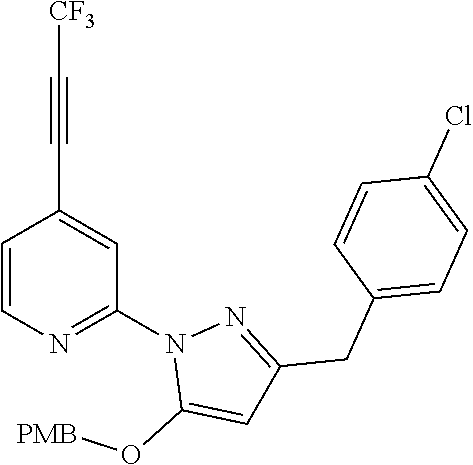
C1=CN=C(N2C(O[PMB])=CC(CC3=CC=C(Cl)C=C3)=N2)C=C1C#C[CF3]
